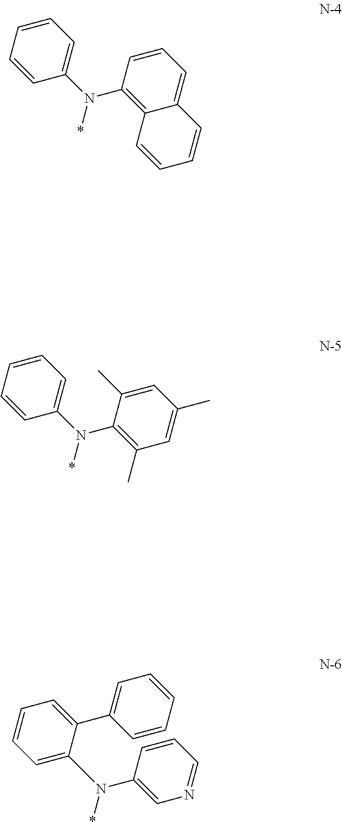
C1=CC=C(N(C2=C3C(=CC=C2)C=CC=C3)*)C=C1.C1=CC=C(N(C2=C(C)C=C(C)C=C2C)*)C=C1.C1=CC=C(N(C2=CN=CC=C2)*)C(C2=CC=CC=C2)=C1
